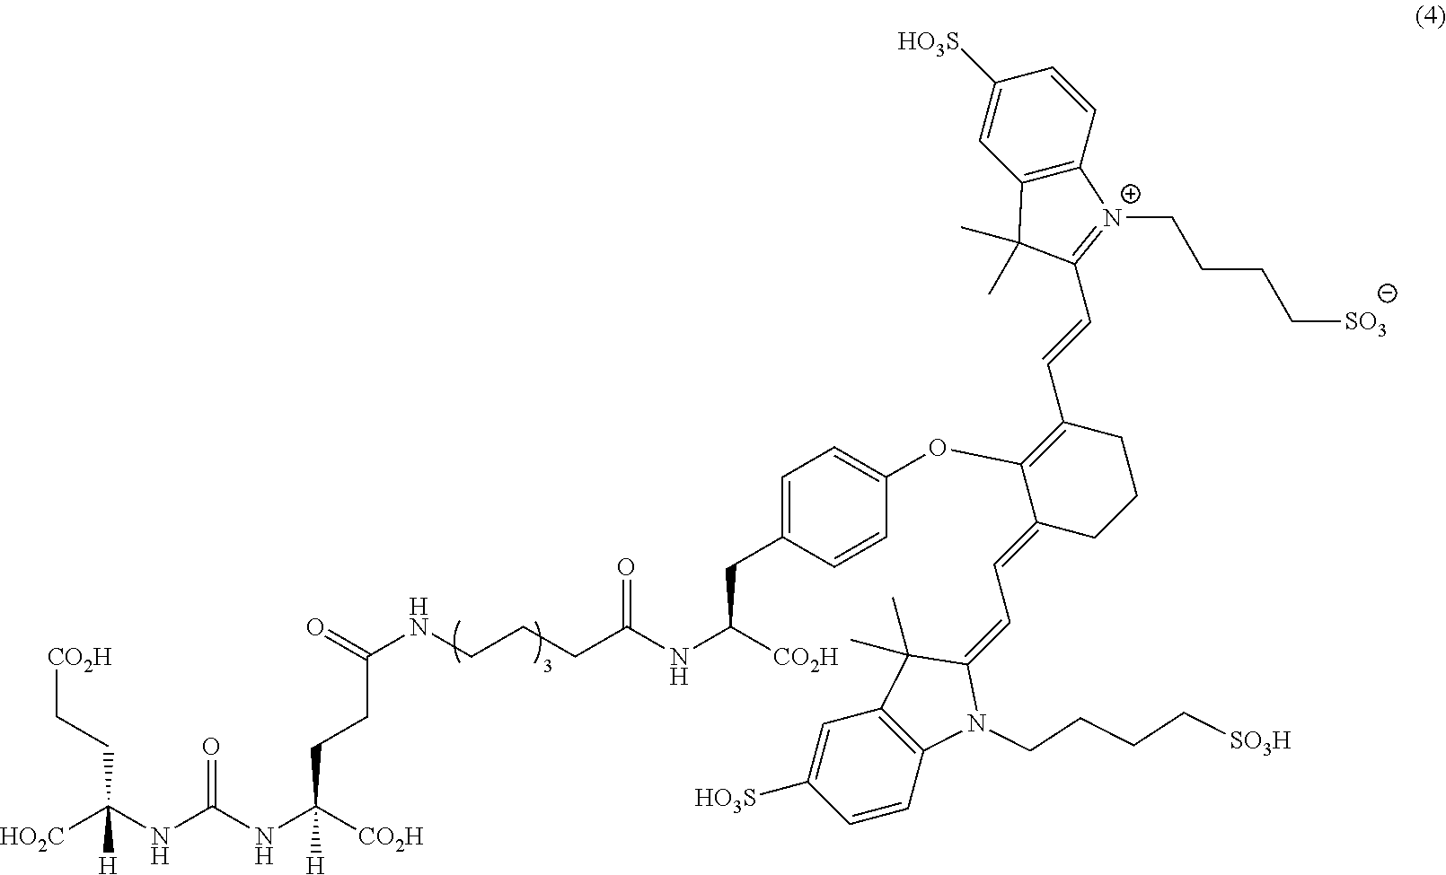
[HO2C]C(NC(NC([CO2H])(CCC(NCCCC(NC(CC1=CC=C(OC2=C(C=CC3=[N+](CCCC[SO3])C4=C(C3(C)C)C=C([HO3S])C=C4)CCCC2=CC=C2N(CCCC[SO3H])C3=C(C2(C)C)C=C([HO3S])C=C3)C=C1)[CO2H])=O)=O)[H])=O)(CC[CO2H])[H]
